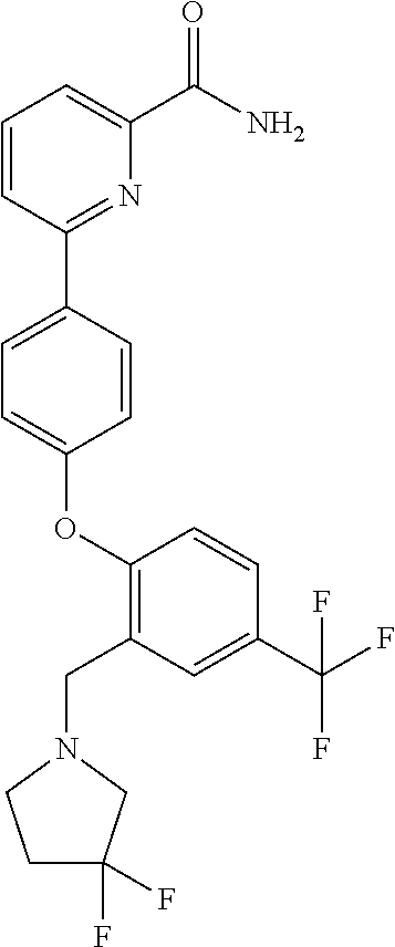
O(C1=CC=C(C2=NC(C(=O)N)=CC=C2)C=C1)C1=C(CN2CC(F)(F)CC2)C=C(C(F)(F)F)C=C1
